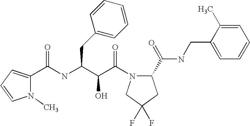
N(C(C(C(=O)N1C(C(NCC2=CC=CC=C2C)=O)CC(F)(F)C1)O)CC1=CC=CC=C1)C(=O)C1=CC=CN1C
